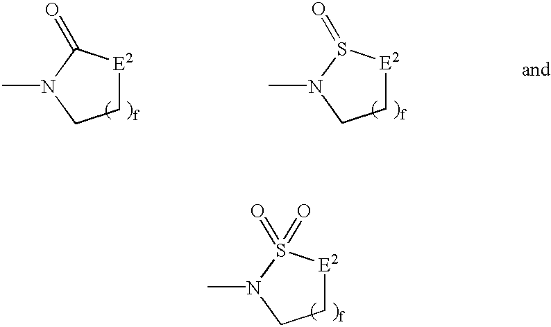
C1[E2]S(=O)(=O)N(C)C1.C1[E2]C(=O)N(C)C1.C1[E2]S(=O)N(C)C1
